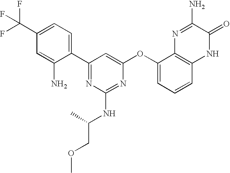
C1(C(F)(F)F)=CC=C(C2=NC(NC(COC)C)=NC(OC3=CC=CC4=C3N=C(N)C(=O)N4)=C2)C(N)=C1
